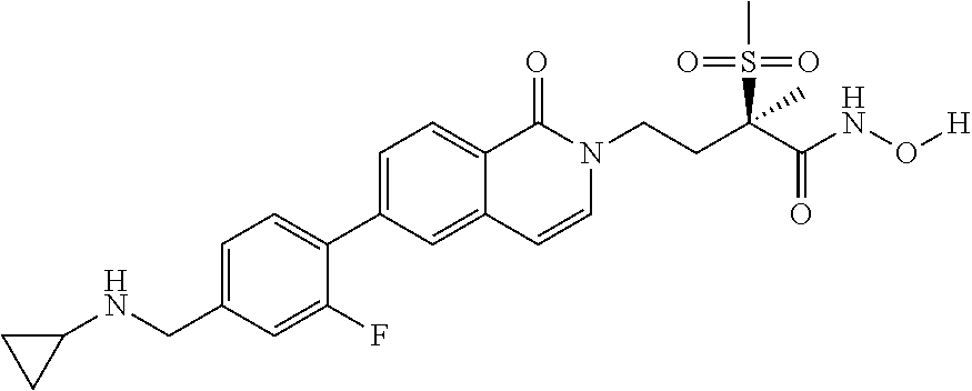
C1=C(CNC2CC2)C=C(F)C(C2=CC=C3C(=C2)C=CN(CCC(C(NO[H])=O)(S(C)(=O)=O)C)C3=O)=C1
